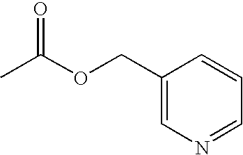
C1(COC(C)=O)=CN=CC=C1
